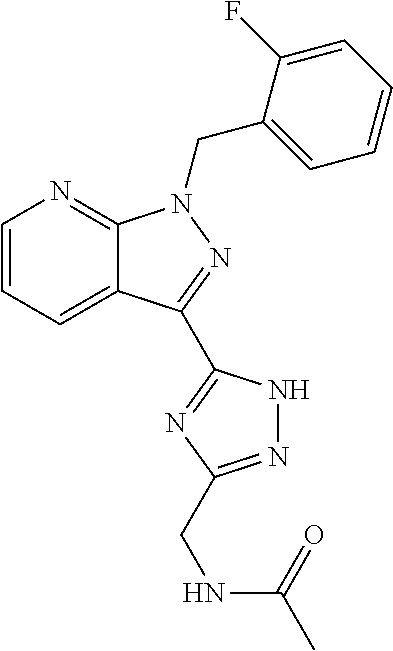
C12=CC=CN=C1N(CC1=CC=CC=C1F)N=C2C1=NC(CNC(C)=O)=NN1
